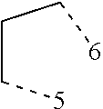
C(C[5])C[6]
